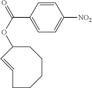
C1C(OC(C2=CC=C([NO2])C=C2)=O)C=CCCCC1
